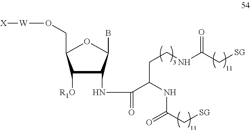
[X][W]OCC1C([R1O])C(NC(=O)C(NC(=O)C[SG])CCNC(C[SG])=O)C(B)O1
